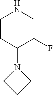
C1CC(N2CCC2)C(F)CN1
